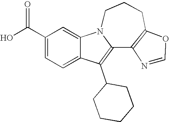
C1(C(O)=O)=CC=C2C(=C1)N1C(=C2C2CCCCC2)C2=C(CCC1)OC=N2
